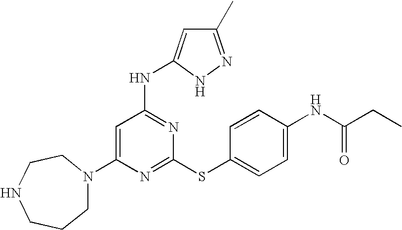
C1(N2CCCNCC2)=CC(NC2=CC(C)=NN2)=NC(SC2=CC=C(NC(=O)CC)C=C2)=N1
